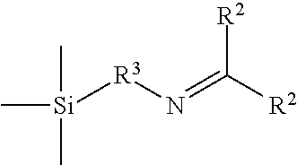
C[Si](C)(C)[R3]N=C([R2])[R2]
